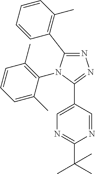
C1=CC=CC(C)=C1C1=NN=C(C2=CN=C(C(C)(C)C)N=C2)N1C1=C(C)C=CC=C1C
